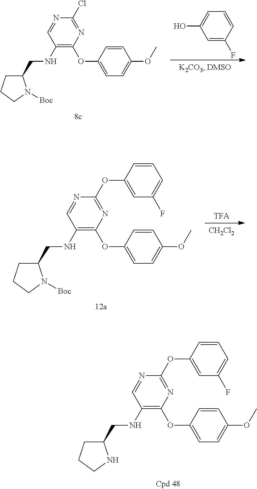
N1=C(OC2=CC(F)=CC=C2)N=CC(NCC2CCCN2)=C1OC1=CC=C(OC)C=C1.N1=C(Cl)N=CC(NCC2CCCN2[Boc])=C1OC1=CC=C(OC)C=C1.C1=CC=C(O)C=C1F.N1=C(OC2=CC(F)=CC=C2)N=CC(NCC2CCCN2[Boc])=C1OC1=CC=C(OC)C=C1.[CH2Cl2]
